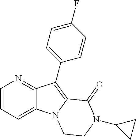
N1=C2C(=CC=C1)N1C(=C2C2=CC=C(F)C=C2)C(=O)N(C2CC2)CC1
